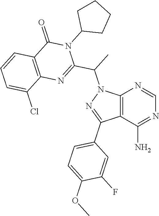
C12=C(C(N)=NC=N1)C(C1=CC=C(OC)C(F)=C1)=NN2C(C)C1=NC2=C(C(=O)N1C1CCCC1)C=CC=C2Cl
